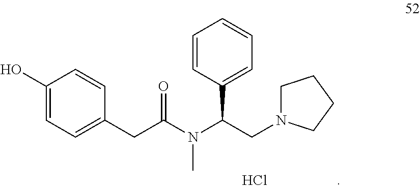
Cl.C1(O)=CC=C(CC(N(C)C(CN2CCCC2)C2=CC=CC=C2)=O)C=C1
